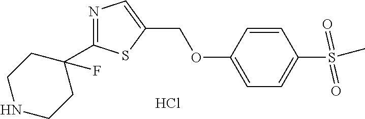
C1(C2(F)CCNCC2)=NC=C(COC2=CC=C(S(C)(=O)=O)C=C2)S1.Cl
